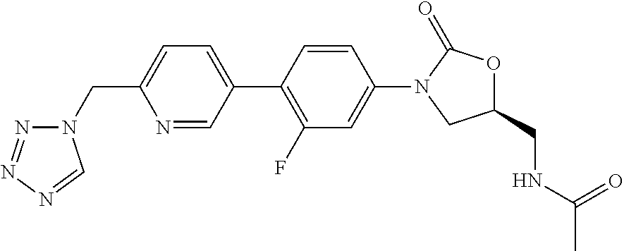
C(C1=CC=C(C2=C(F)C=C(N3C(=O)OC(CNC(=O)C)C3)C=C2)C=N1)N1N=NN=C1
